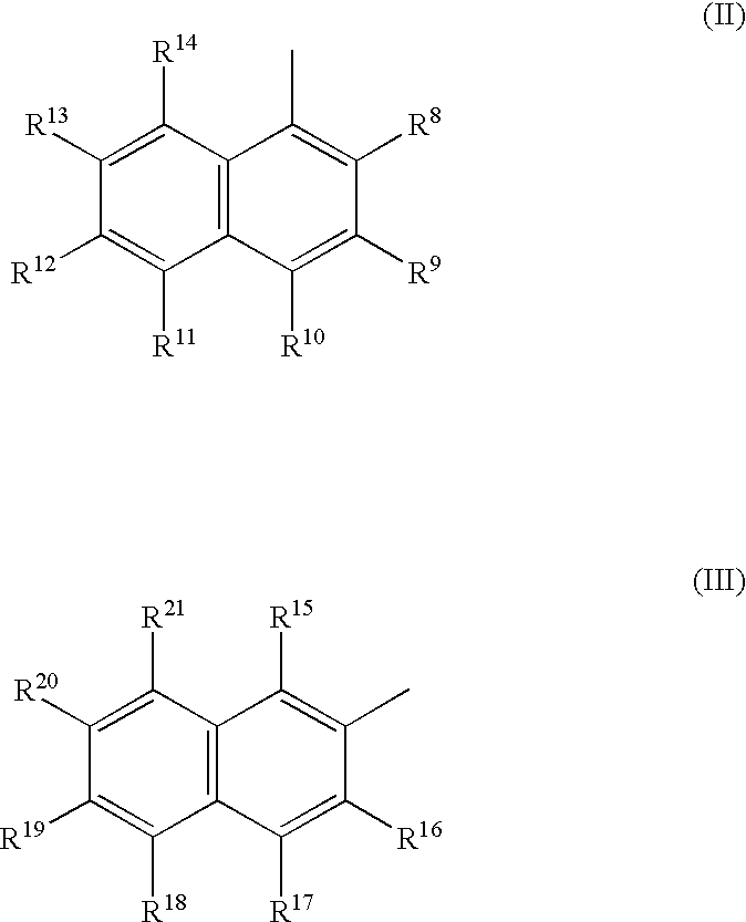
C1([R14])=C([R13])C([R12])=C([R11])C2=C1C(C)=C([R8])C([R9])=C2[R10].C1([R21])=C([R20])C([R19])=C([R18])C2=C1C([R15])=C(C)C([R16])=C2[R17]
